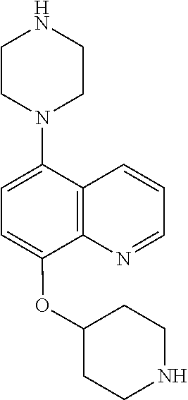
C1=C(OC2CCNCC2)C2=C(C(N3CCNCC3)=C1)C=CC=N2
